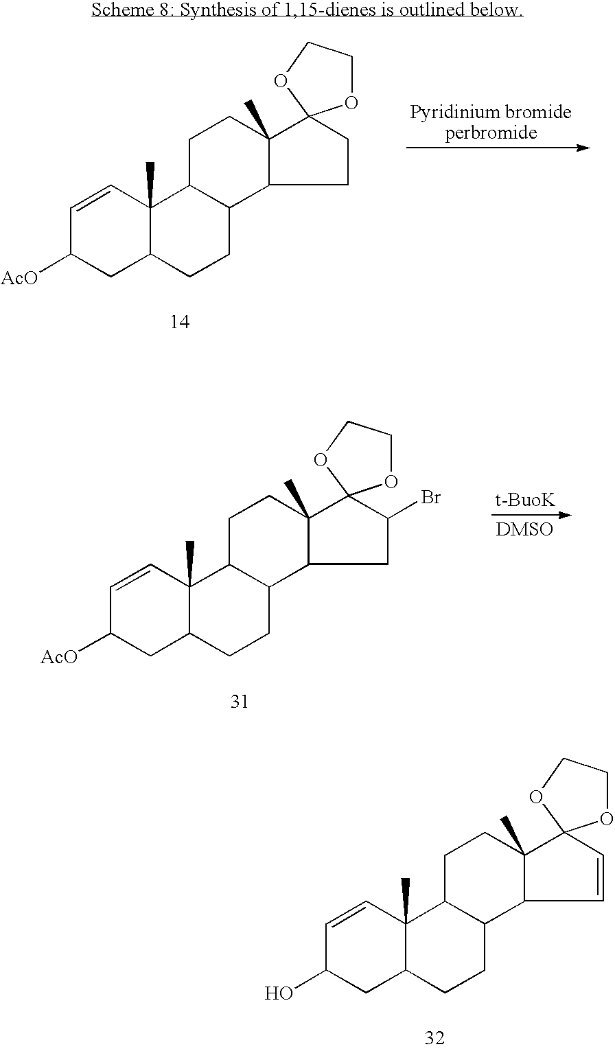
C1=CC2(C)C(CC1[AcO])CCC1C2CCC2(C)C1CCC21OCCO1.C1=CC2(C)C(CC1[AcO])CCC1C2CCC2(C)C1CC(Br)C21OCCO1.C1=CC2(C)C(CC1O)CCC1C2CCC2(C)C1C=CC21OCCO1
